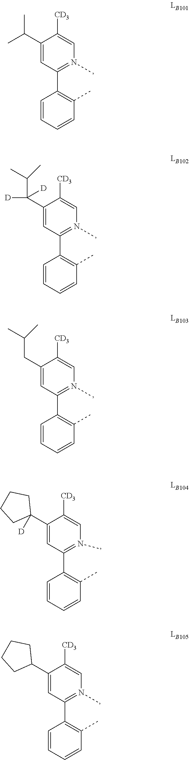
C1(C(C)C)=CC(C2=C(C)C=CC=C2)=N(C)C=C1[CD3].C1(C([D])(C(C)C)[D])=CC(C2=C(C)C=CC=C2)=N(C)C=C1[CD3].C1(CC(C)C)=CC(C2=C(C)C=CC=C2)=N(C)C=C1[CD3].C1(C2([D])CCCC2)=CC(C2=C(C)C=CC=C2)=N(C)C=C1[CD3].C1(C2CCCC2)=CC(C2=C(C)C=CC=C2)=N(C)C=C1[CD3]
